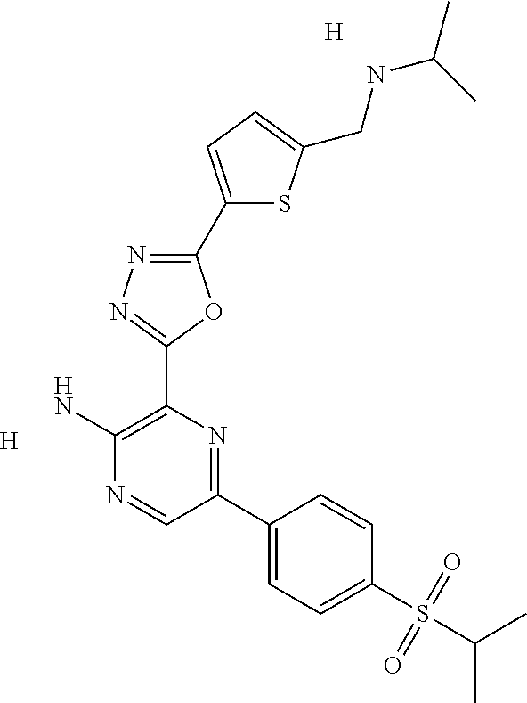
[H].NC1=C(C2=NN=C(C3=CC=C(CNC(C)C)S3)O2)N=C(C2=CC=C(S(=O)(=O)C(C)C)C=C2)C=N1.[H]
